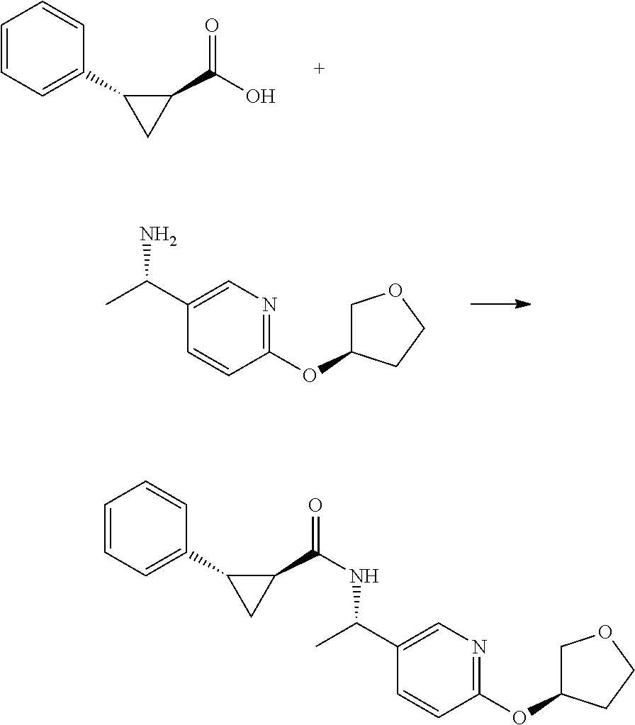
C1=CC=C(C2CC2C(O)=O)C=C1.C1(OC2COCC2)=NC=C(C(C)N)C=C1.C1=CC=C(C2CC2C(=O)NC(C2=CN=C(OC3COCC3)C=C2)C)C=C1
